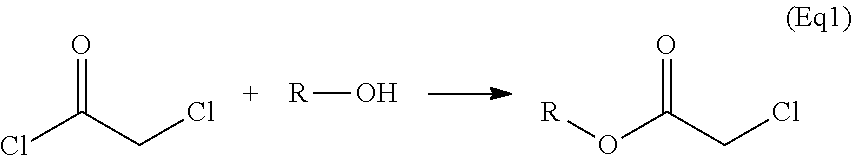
[R]O.ClC(CCl)=O.O(C(CCl)=O)[R]
